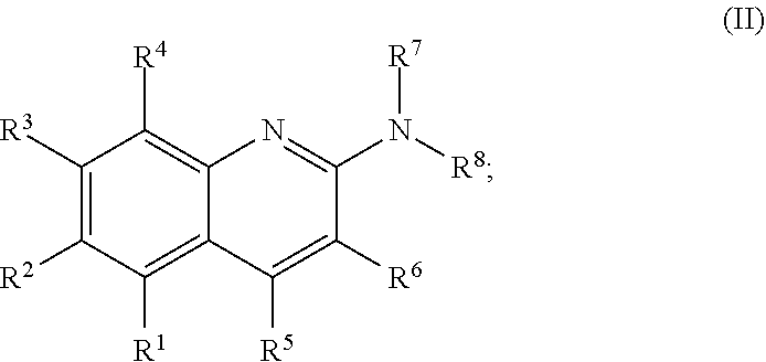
C1([R3])=C([R2])C([R1])=C2C(=C1[R4])N=C(N([R8])[R7])C([R6])=C2[R5]
